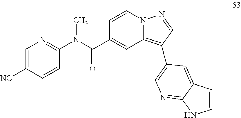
C1=C([NC])C=CC(N(C(C2=CC3=C(C4=CN=C5C(=C4)C=CN5)C=NN3C=C2)=O)C)=N1
